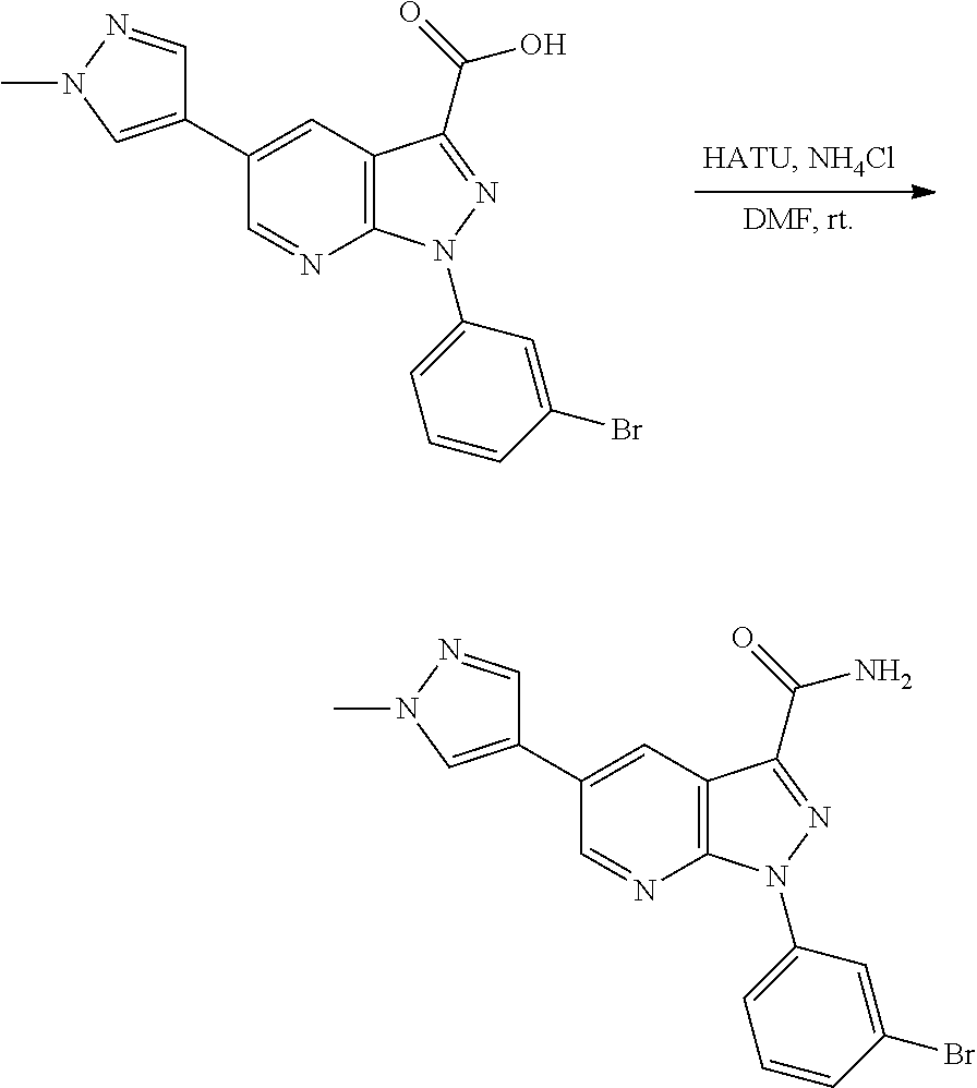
C1(C2=CN(C)N=C2)=CC2=C(N=C1)N(C1=CC=CC(Br)=C1)N=C2C(=O)O.C1(C2=CN(C)N=C2)=CC2=C(N=C1)N(C1=CC=CC(Br)=C1)N=C2C(=O)N
